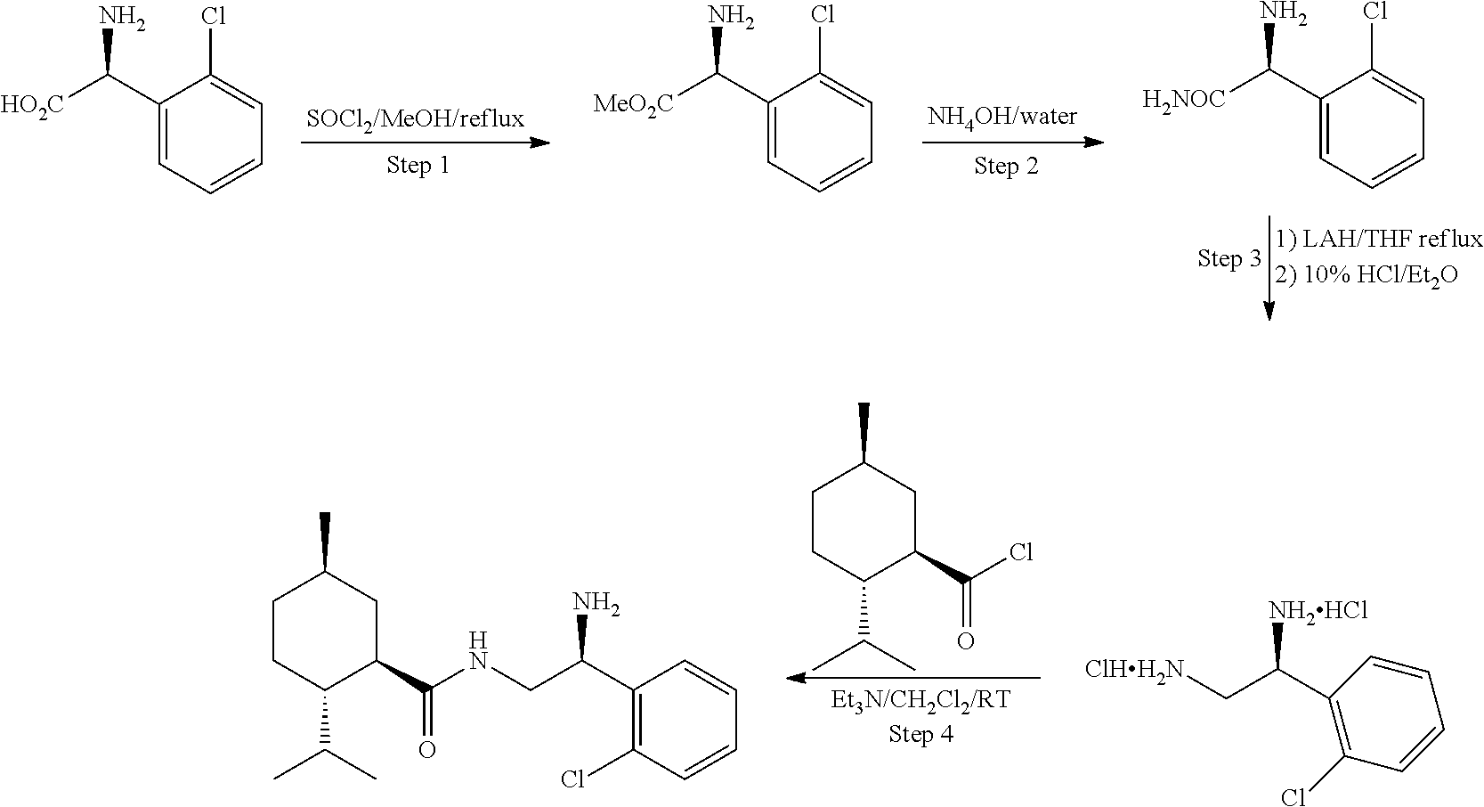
[ClHH2N]CC(C1=C(Cl)C=CC=C1)[NH2HCl].C1CC(C(C)C)C(C(Cl)=O)CC1C.C1(C(NCC(C2=C(Cl)C=CC=C2)N)=O)CC(C)CCC1C(C)C.[HO2C]C(C1=CC=CC=C1Cl)N.[MeO2C]C(C1=CC=CC=C1Cl)N.[H2NOC]C(C1=CC=CC=C1Cl)N
